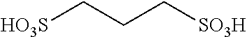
[HO3S]CCC[SO3H]
